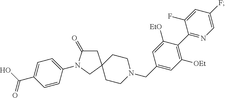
C1C(=O)N(C2=CC=C(C(O)=O)C=C2)CC12CCN(CC1=CC([OEt])=C(C3=NC=C(F)C=C3F)C([EtO])=C1)CC2
